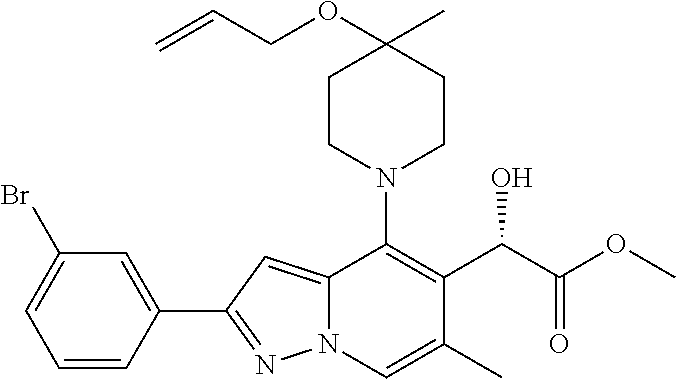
C1(C2=NN3C(=C2)C(N2CCC(C)(OCC=C)CC2)=C(C(C(=O)OC)O)C(C)=C3)=CC(Br)=CC=C1
